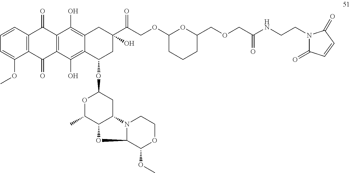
C1=CC=C(OC)C2=C1C(=O)C1=C(C2=O)C(O)=C2C(=C1O)CC(C(COC1CCCC(COCC(NCCN3C(=O)C=CC3=O)=O)O1)=O)(O)CC2OC1OC(C)C2C(C1)N1C(O2)C(OC)OCC1
